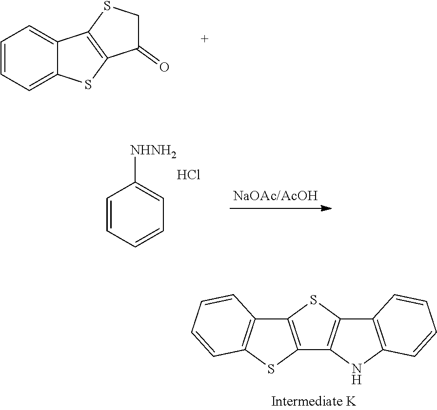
C12=C(SC3=C1C=CC=C3)C1=C(S2)C2=C(N1)C=CC=C2.C1=CC=C2C(=C1)C1=C(S2)C(=O)CS1.C1=CC=CC=C1[NHNH2].Cl
